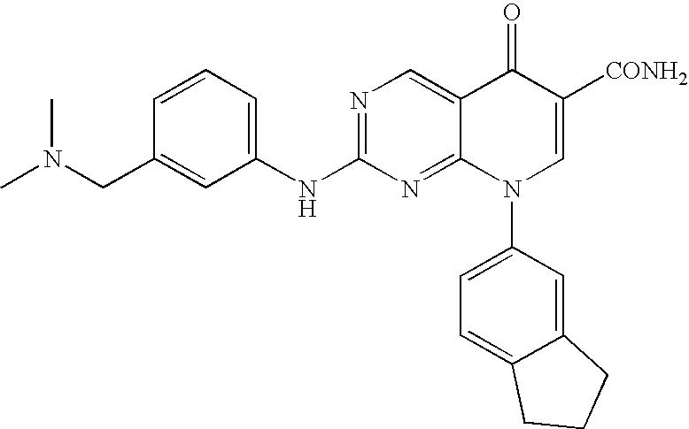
C1=CC=C(NC2=NC=C3C(=N2)N(C2=CC=C4C(=C2)CCC4)C=C([CONH2])C3=O)C=C1CN(C)C
